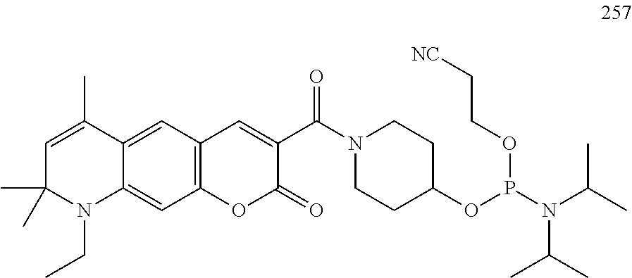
C1=C(C)C2=CC3=C(C=C2N(CC)C1(C)C)OC(=O)C(C(N1CCC(OP(N(C(C)C)C(C)C)OCC[NC])CC1)=O)=C3
